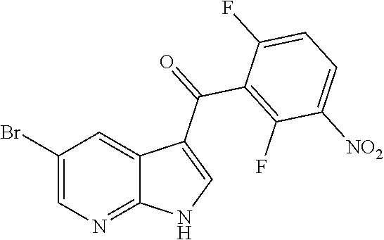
C1(Br)=CN=C2C(=C1)C(C(=O)C1=C(F)C([NO2])=CC=C1F)=CN2
